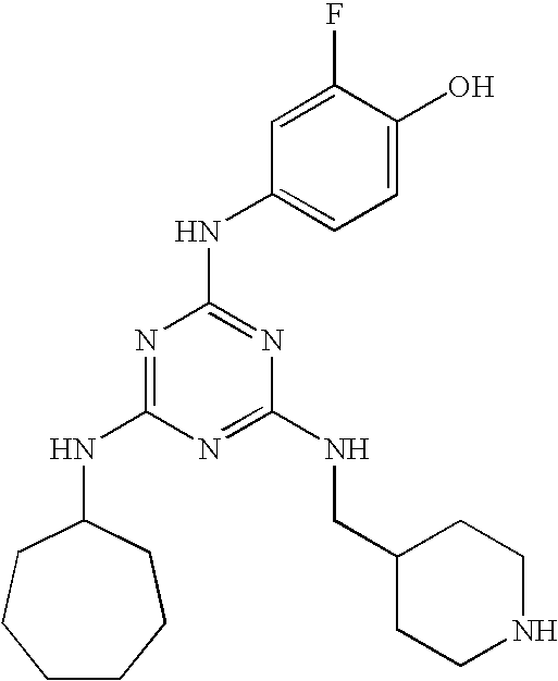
C1CCCC(NC2=NC(NC3=CC=C(O)C(F)=C3)=NC(NCC3CCNCC3)=N2)CC1
